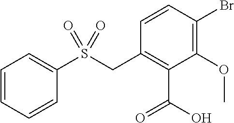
C1=CC=CC(S(CC2=C(C(=O)O)C(OC)=C(Br)C=C2)(=O)=O)=C1
